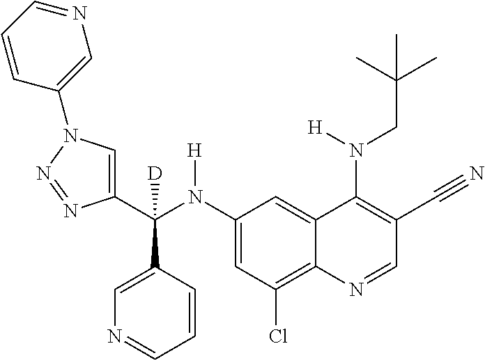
C1(N(C(C2=CN(C3=CN=CC=C3)N=N2)(C2=CN=CC=C2)[D])[H])=CC(Cl)=C2C(=C1)C(N(CC(C)(C)C)[H])=C(C#N)C=N2
